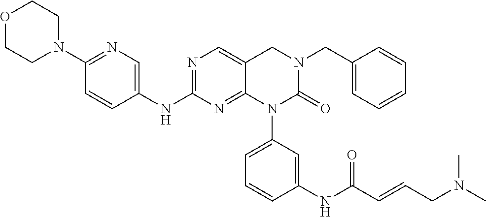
C1=CC(CN2CC3=CN=C(NC4=CN=C(N5CCOCC5)C=C4)N=C3N(C3=CC=CC(NC(C=CCN(C)C)=O)=C3)C2=O)=CC=C1
